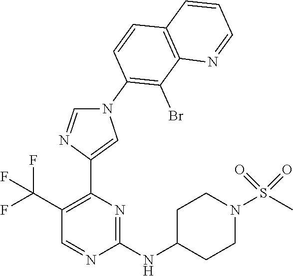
C1(C(F)(F)F)=C(C2=CN(C3=C(Br)C4=C(C=C3)C=CC=N4)C=N2)N=C(NC2CCN(S(C)(=O)=O)CC2)N=C1
